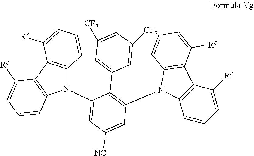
N1(C2=CC([NC])=CC(N3C4=C(C([Rc])=CC=C4)C4=C3C=CC=C4[Rc])=C2C2=CC([CF3])=CC([CF3])=C2)C2=C(C3=C1C=CC=C3[Rc])C([Rc])=CC=C2
